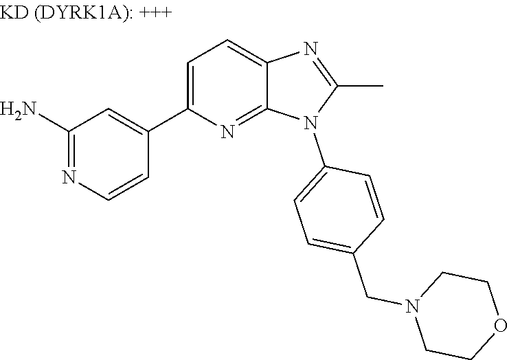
C1(N)=NC=CC(C2=CC=C3C(=N2)N(C2=CC=C(CN4CCOCC4)C=C2)C(C)=N3)=C1
